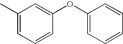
C1(C)=CC=CC(OC2=CC=CC=C2)=C1
